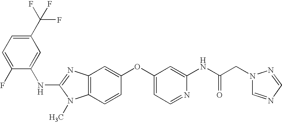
C1(C(F)(F)F)=CC=C(F)C(NC2=NC3=C(N2C)C=CC(OC2=CC=NC(NC(CN4C=NC=N4)=O)=C2)=C3)=C1
